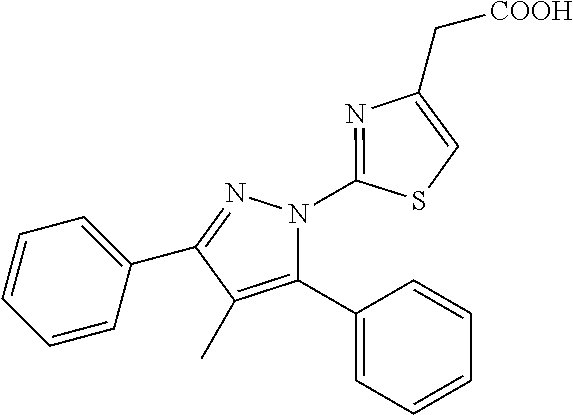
C1=CC=C(C2=NN(C3=NC(C[COOH])=CS3)C(C3=CC=CC=C3)=C2C)C=C1
